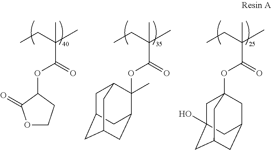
CCC(C)(C(=O)OC1C(=O)OCC1)C.CCC(C)(C(=O)OC1(C)C2CC3CC(CC1C3)C2)C.CCC(C)(C(=O)OC12CC3(O)CC(CC(C1)C3)C2)C
